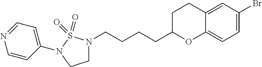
C1N(CCCCC2OC3=CC=C(Br)C=C3CC2)S(=O)(=O)N(C2=CC=NC=C2)C1
